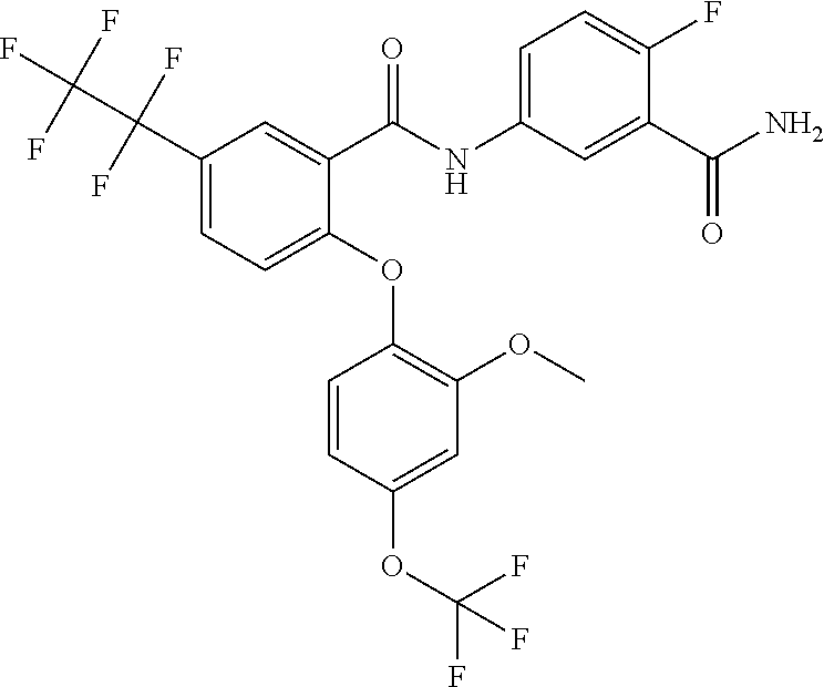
C1(C(C(F)(F)F)(F)F)=CC=C(OC2=C(OC)C=C(OC(F)(F)F)C=C2)C(C(NC2=CC=C(F)C(C(=O)N)=C2)=O)=C1
